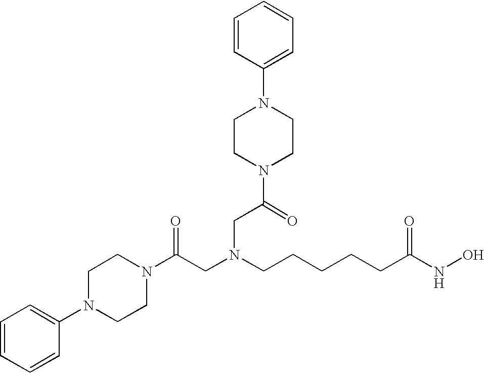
C1=CC=CC(N2CCN(C(CN(CCCCCC(NO)=O)CC(N3CCN(C4=CC=CC=C4)CC3)=O)=O)CC2)=C1
